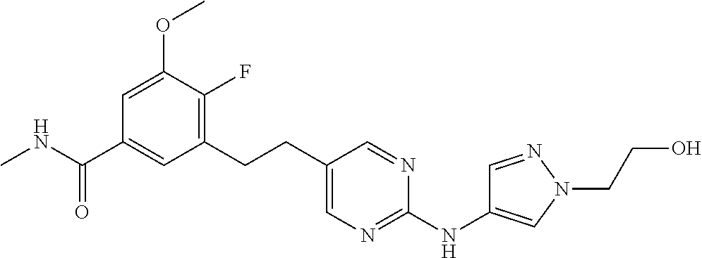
C1=C(OC)C(F)=C(CCC2=CN=C(NC3=CN(CCO)N=C3)N=C2)C=C1C(NC)=O
